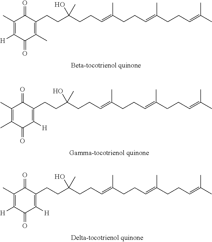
C1(C)=C([H])C(=O)C(C)=C(CCC(CCC=C(CCC=C(CCC=C(C)C)C)C)(O)C)C1=O.C1(C)=C(C)C(=O)C([H])=C(CCC(CCC=C(CCC=C(CCC=C(C)C)C)C)(O)C)C1=O.C1(C)=C([H])C(=O)C([H])=C(CCC(CCC=C(CCC=C(CCC=C(C)C)C)C)(O)C)C1=O
